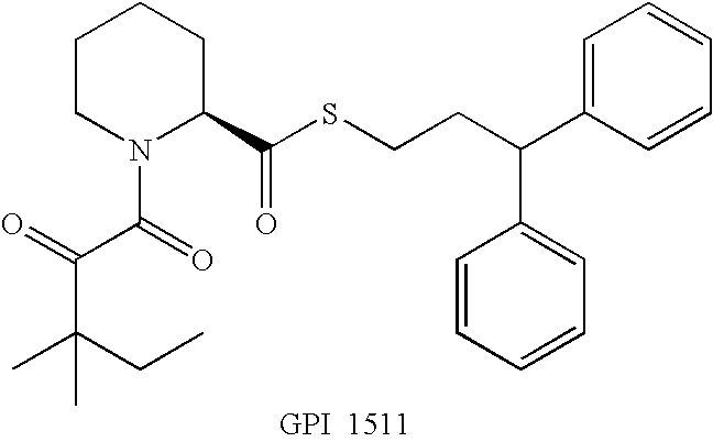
C(SCCC(C1=CC=CC=C1)C1=CC=CC=C1)(C1CCCCN1C(=O)C(C(C)(CC)C)=O)=O
